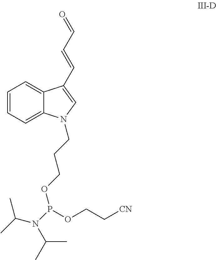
C1=CC=C2C(=C1)C(C=CC=O)=CN2CCCOP(N(C(C)C)C(C)C)OCC[CN]
